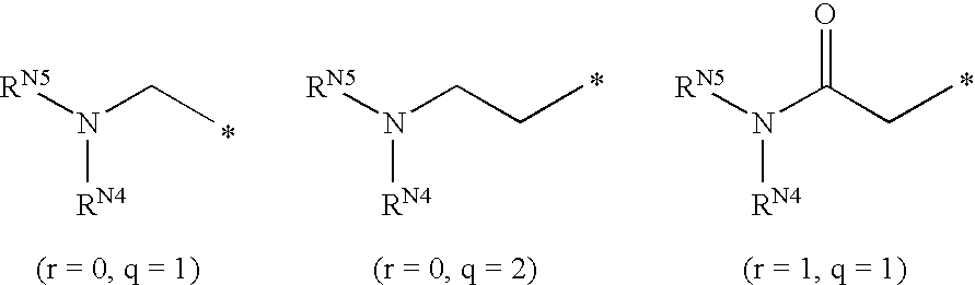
[RN5]N(CCC)[RN4].[RN5]N(C(CC)=O)[RN4].[RN5]N(CC)[RN4]
